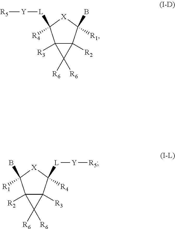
C12([R3])C([R2])(C([R1])(B)[X]C1([R4])[L][Y][R5])C2([R6])[R6].C12([R2])C([R3])(C([R4])([L][Y][R5])[X]C1([R1])B)C2([R6])[R6]
